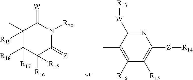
C1(C)([R19])C([R18])([R17])C([R16])([R15])C(=[Z])N([R20])C1=[W].C1([W][R13])=NC([Z][R14])=C([R15])C([R16])=C1C
